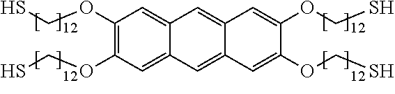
C1(OCS)=C(OCS)C=C2C(=C1)C=C1C(=C2)C=C(OCS)C(OCS)=C1
